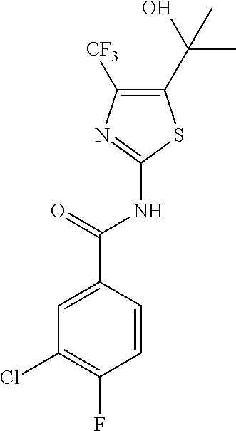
C1(NC(C2=CC(Cl)=C(F)C=C2)=O)=NC([CF3])=C(C(C)(C)O)S1
